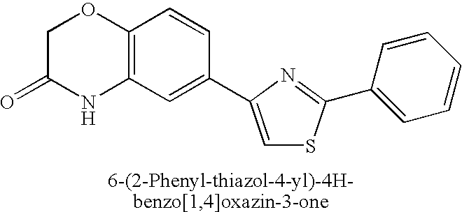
C1C(=O)NC2=C(O1)C=CC(C1=CSC(C3=CC=CC=C3)=N1)=C2
